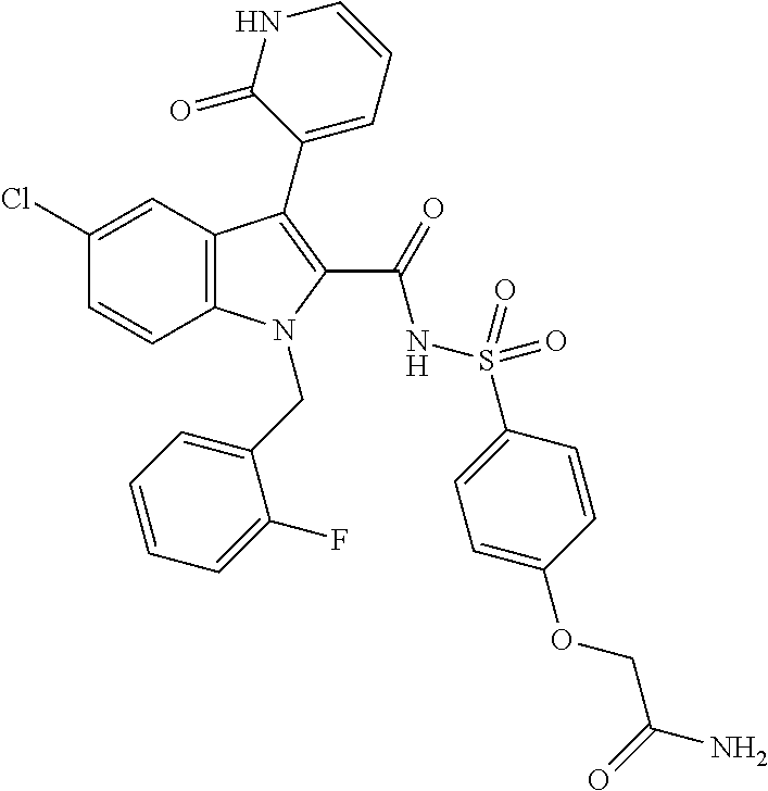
C1(Cl)=CC2=C(C=C1)N(CC1=CC=CC=C1F)C(C(=O)NS(=O)(=O)C1=CC=C(OCC(N)=O)C=C1)=C2C1=CC=CNC1=O
